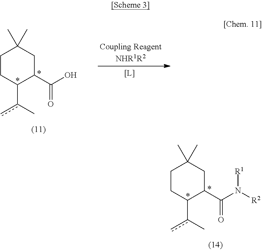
C1CC(c(C)c)C(C(O)=O)CC1(C)C.C1CC(c(C)c)C(C(N([R2])[R1])=O)CC1(C)C
